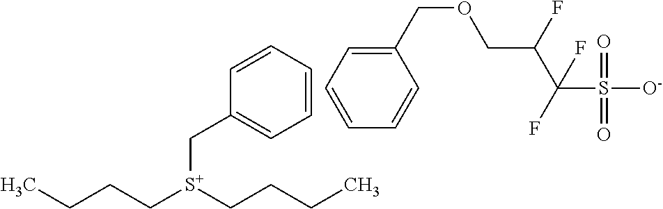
CCCC[S+](CCCC)CC1=CC=CC=C1.O(CC(C(S([O-])(=O)=O)(F)F)F)CC1=CC=CC=C1
